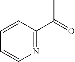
CC(=O)C1=NC=CC=C1
